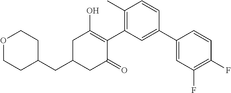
C1(CC2CC(=O)C(C3=C(C)C=CC(C4=CC(F)=C(F)C=C4)=C3)=C(O)C2)CCOCC1
